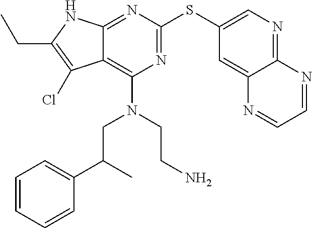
N1=C(SC2=CN=C3C(=C2)N=CC=N3)N=C2C(=C1N(CC(C)C1=CC=CC=C1)CCN)C(Cl)=C(CC)N2
